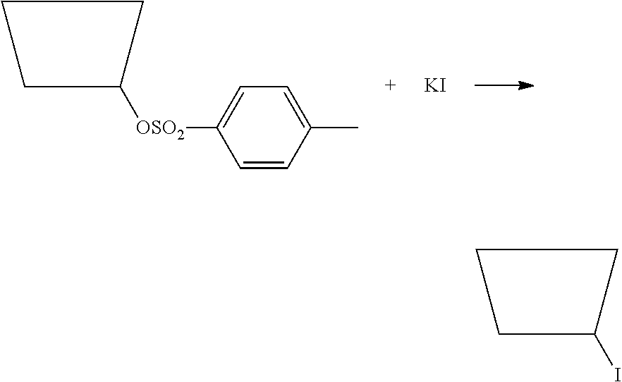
C1C([OSO2]C2=CC=C(C)C=C2)CC1.[KI].C1C(I)CC1
